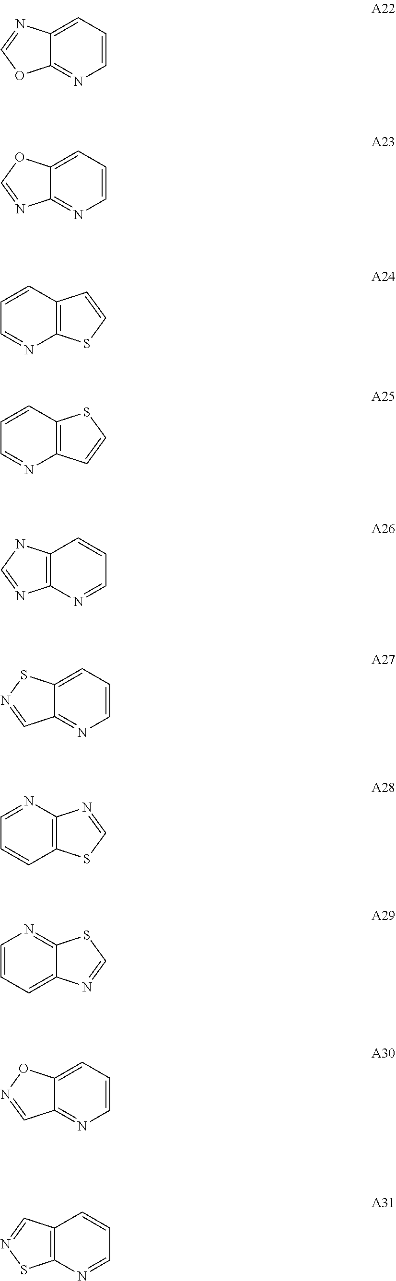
C1=CC=C2C(=N1)OC=N2.C1=CC=C2C(=N1)N=CO2.C1=CC2=C(N=C1)SC=C2.C1=CC2=C(N=C1)C=CS2.C1=NC2=C(C=C1)NC=N2.C1=CC=C2C(=N1)C=NS2.C1=NC2=C(C=C1)SC=N2.C1=CC=C2C(=N1)SC=N2.C1=CC=C2C(=N1)C=NO2.C1=NC2=C(C=C1)C=NS2
